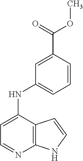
C12=C(C(NC3=CC=CC(C(=O)OC)=C3)=CC=N1)C=CN2
